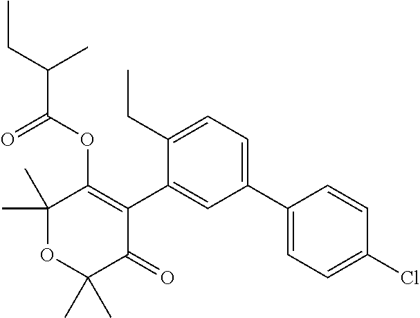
C1(C)(C)OC(C)(C)C(=O)C(C2=CC(C3=CC=C(Cl)C=C3)=CC=C2CC)=C1OC(C(C)CC)=O
